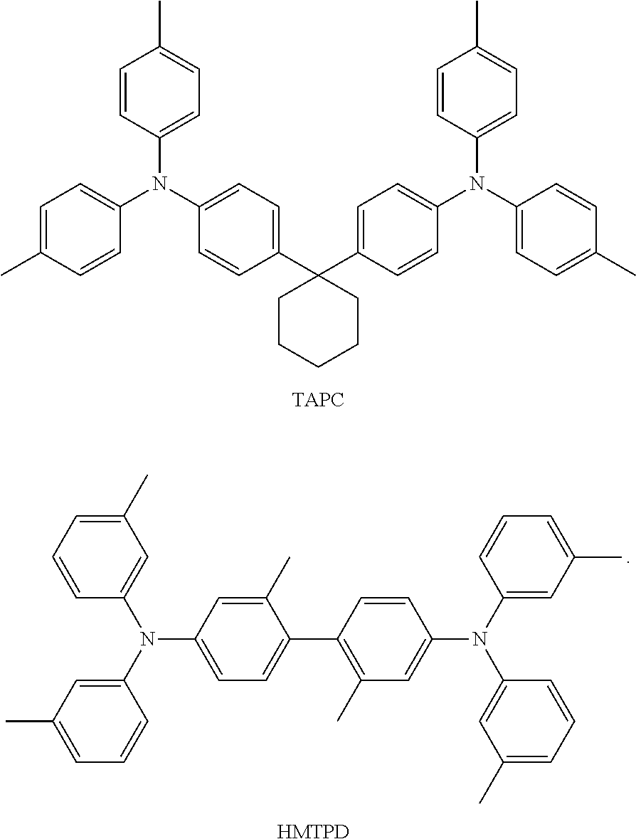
C1=C(C)C=CC(N(C2=CC=C(C3(C4=CC=C(N(C5=CC=C(C)C=C5)C5=CC=C(C)C=C5)C=C4)CCCCC3)C=C2)C2=CC=C(C)C=C2)=C1.[HMTPD].C1(C)=CC(N(C2=CC(C)=CC=C2)C2=CC(C)=CC=C2)=CC=C1C1=C(C)C=C(N(C2=CC(C)=CC=C2)C2=CC(C)=CC=C2)C=C1
